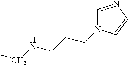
C(NCCCN1C=NC=C1)C
